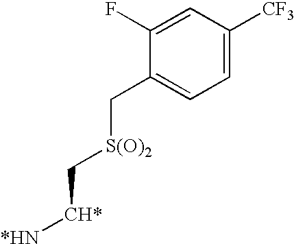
C1(F)=CC([CF3])=CC=C1C[S(O)2]C[CH*][*HN]
